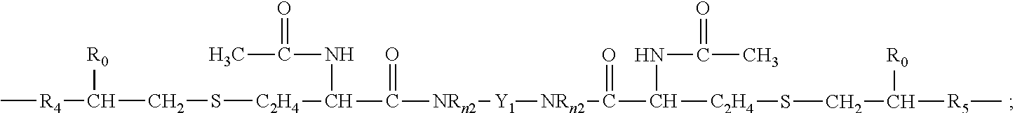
C[R4]C([R0])CS[C2H4]C(NC(=O)C)C([NRn2][Y1][NRn2]C(C(NC(C)=O)[C2H4]SCC([R5]C)[R0])=O)=O
